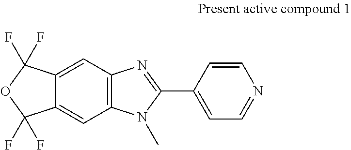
C12=CC3=C(C=C1C(F)(F)OC2(F)F)N=C(C1=CC=NC=C1)N3C
